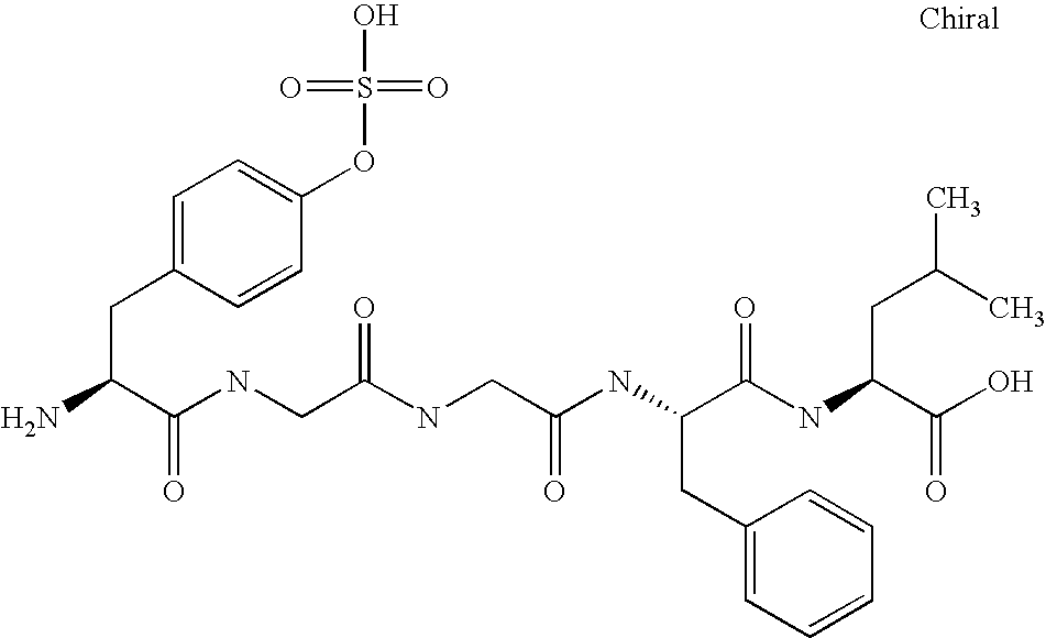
C1=C(CC(C(NCC(NCC(NC(C(NC(CC(C)C)C(O)=O)=O)CC2=CC=CC=C2)=O)=O)=O)N)C=CC(OS(=O)(=O)O)=C1
